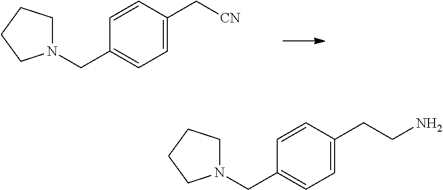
C1=C(C[CN])C=CC(CN2CCCC2)=C1.C1=C(CCN)C=CC(CN2CCCC2)=C1
